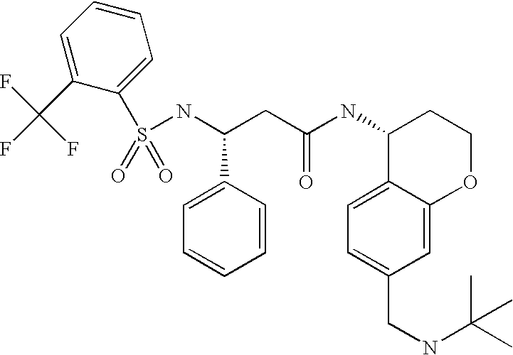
S(NC(CC(NC1C2=CC=C(CNC(C)(C)C)C=C2OCC1)=O)C1=CC=CC=C1)(=O)(=O)C1=CC=CC=C1C(F)(F)F
